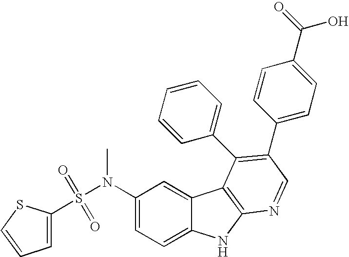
C1(N(S(=O)(=O)C2=CC=CS2)C)=CC=C2C(=C1)C1=C(N2)N=CC(C2=CC=C(C(=O)O)C=C2)=C1C1=CC=CC=C1
